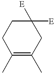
C1C(C)=C(C)CC([E])([E])C1
